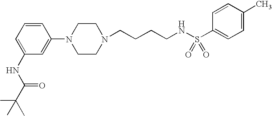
C1(NC(C(C)(C)C)=O)=CC=CC(N2CCN(CCCCNS(C3=CC=C(C)C=C3)(=O)=O)CC2)=C1
